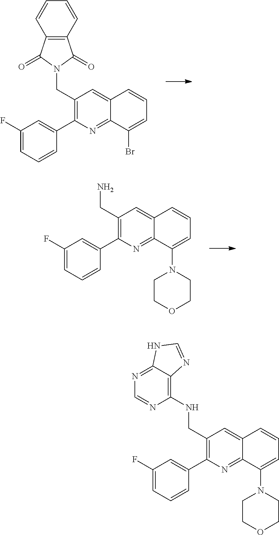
C1(C2=C(CN3C(=O)C4=C(C3=O)C=CC=C4)C=C3C(=N2)C(Br)=CC=C3)=CC(F)=CC=C1.C1(C2=C(CN)C=C3C(=N2)C(N2CCOCC2)=CC=C3)=CC(F)=CC=C1.C1(C2=C(CNC3=C4C(=NC=N3)NC=N4)C=C3C(=N2)C(N2CCOCC2)=CC=C3)=CC(F)=CC=C1
